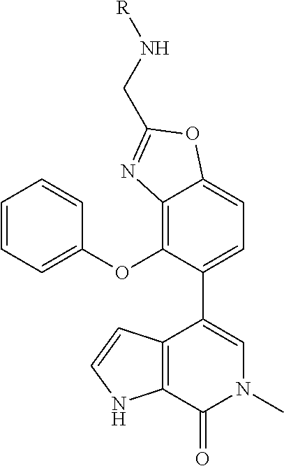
C12=C(OC3=CC=CC=C3)C(C3=CN(C)C(=O)C4=C3C=CN4)=CC=C1OC(CN[R])=N2
